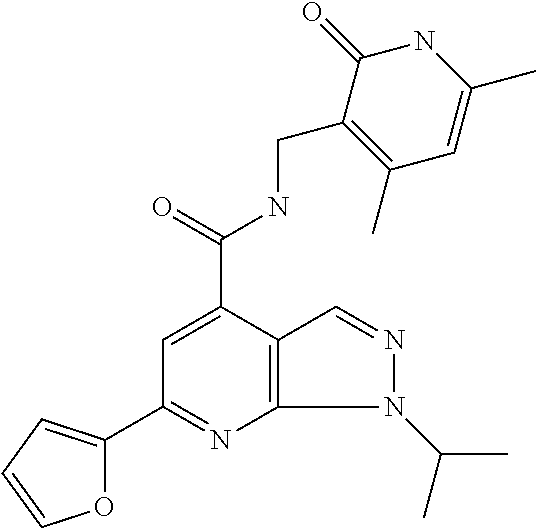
O1C(C2=NC3=C(C(C(NCC4=C(C)C=C(C)NC4=O)=O)=C2)C=NN3C(C)C)=CC=C1
